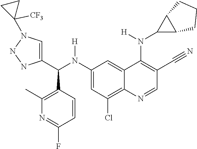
C1(N(C(C2=CN(C3([CF3])CC3)NN2)C2=C(C)N=C(F)C=C2)[H])=CC(Cl)=C2C(=C1)C(N(C1C3C1CCC3)[H])=C(C#N)C=N2
